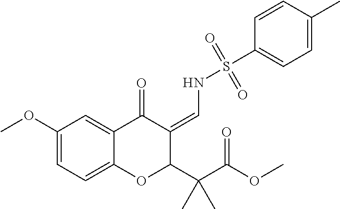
C1=C(OC)C=C2C(=C1)OC(C(C(OC)=O)(C)C)C(=CNS(C1=CC=C(C)C=C1)(=O)=O)C2=O
